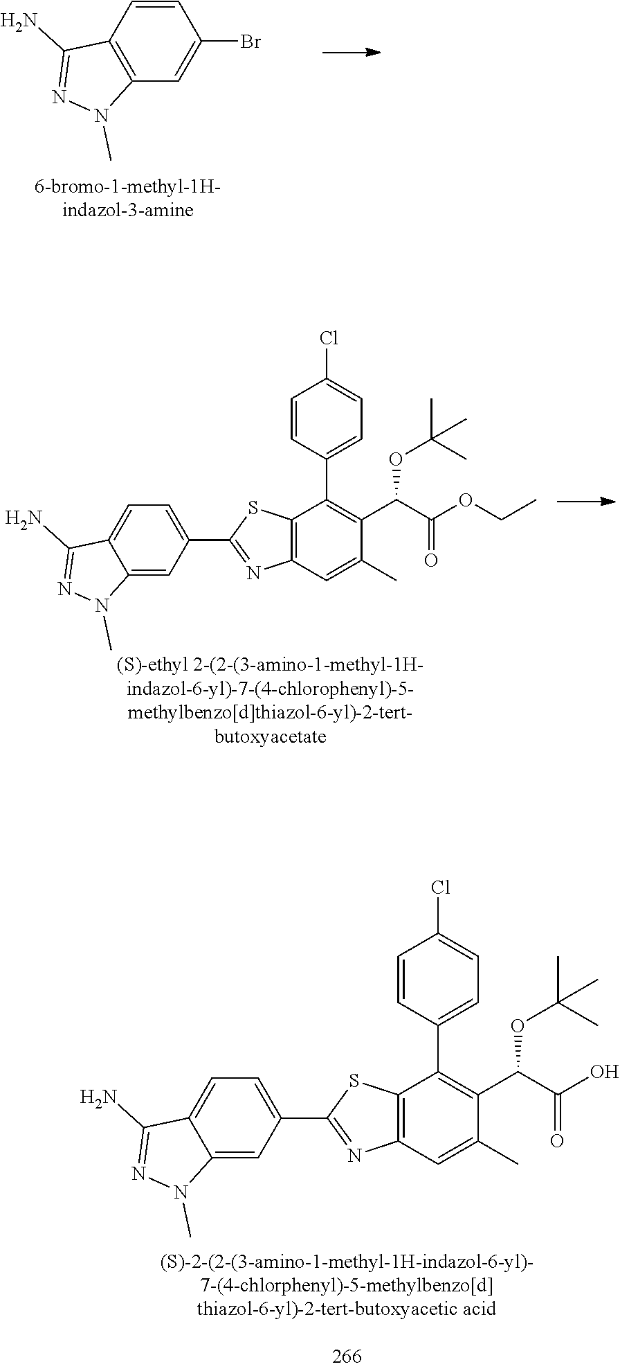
C12=C(C=CC(Br)=C1)C(N)=NN2C.C12=CC(C3=NC4=C(S3)C(C3=CC=C(Cl)C=C3)=C(C(C(=O)O)OC(C)(C)C)C(C)=C4)=CC=C1C(N)=NN2C.C12=CC(C3=NC4=C(S3)C(C3=CC=C(Cl)C=C3)=C(C(C(=O)OCC)OC(C)(C)C)C(C)=C4)=CC=C1C(N)=NN2C
